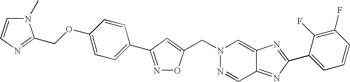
N1=C(C2=CC=C(OCC3=NC=CN3C)C=C2)C=C(CN2N=CC3=NC(C4=CC=CC(F)=C4F)=NC3=C2)O1
